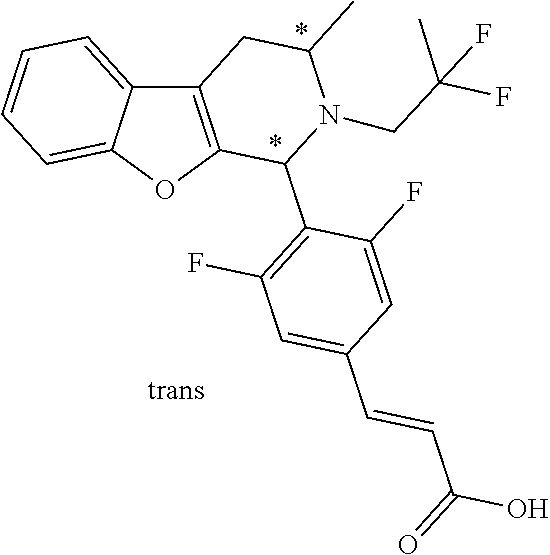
C12=C(OC3=CC=CC=C13)C(C1=C(F)C=C(C=CC(O)=O)C=C1F)N(CC(F)(C)F)C(C)C2
